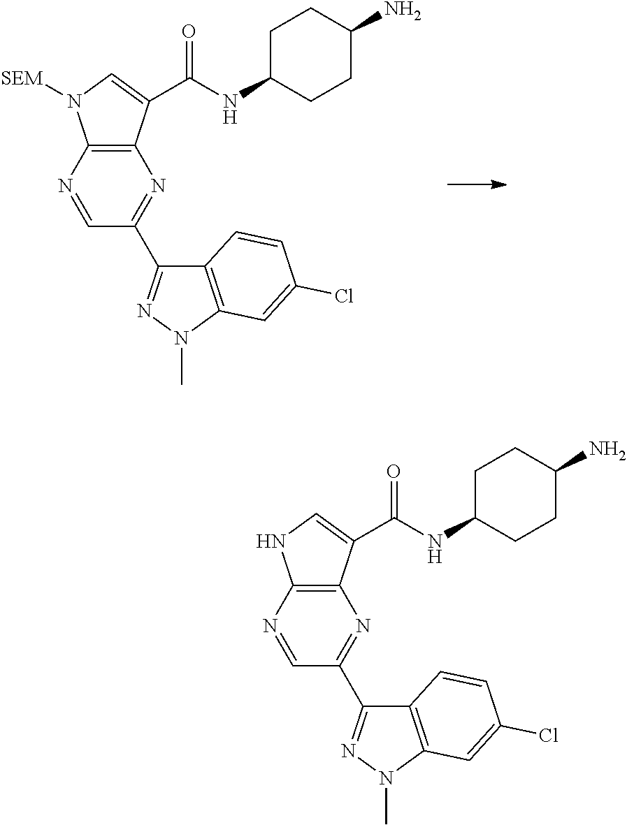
N1=CC(C2=NN(C)C3=C2C=CC(Cl)=C3)=NC2=C1NC=C2C(NC1CCC(N)CC1)=O.N1=CC(C2=NN(C)C3=C2C=CC(Cl)=C3)=NC2=C1N([SEM])C=C2C(NC1CCC(N)CC1)=O
